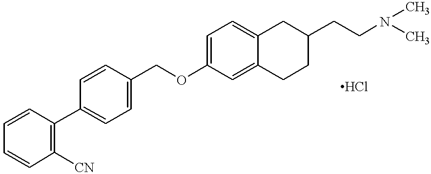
C1=CC(C2=CC=C(COC3=CC=C4C(=C3)CCC(CCN(C)C)C4)C=C2)=C([CN])C=C1
